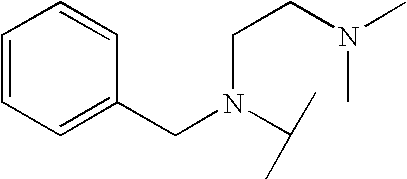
C(N(CCN(C)C)C(C)C)C1=CC=CC=C1
